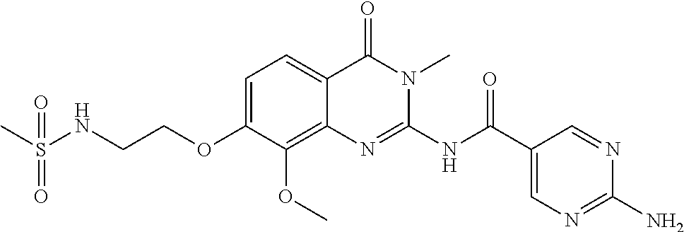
C1=C(OCCNS(C)(=O)=O)C(OC)=C2C(=C1)C(=O)N(C)C(NC(C1=CN=C(N)N=C1)=O)=N2
